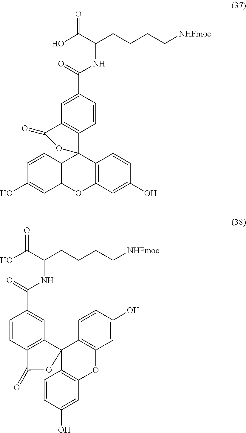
C12=C(C=CC(O)=C1)C1(C3=C(O2)C=C(O)C=C3)C2=C(C=C(C(=O)NC(CCCC[NHFmoc])C(O)=O)C=C2)C(=O)O1.C1=CC(C(=O)NC(CCCC[NHFmoc])C(O)=O)=CC2=C1C(=O)OC21C2=C(C=C(O)C=C2)OC2=C1C=CC(O)=C2
